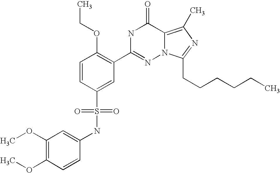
C1=CC(S(NC2=CC(OC)=C(OC)C=C2)(=O)=O)=CC(C2=NN3C(=C(C)N=C3CCCCCC)C(=O)N2)=C1OCC
